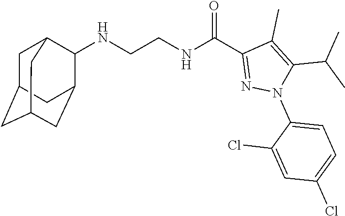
N(CCNC(C1=NN(C2=CC=C(Cl)C=C2Cl)C(C(C)C)=C1C)=O)C1C2CC3CC(CC1C3)C2
